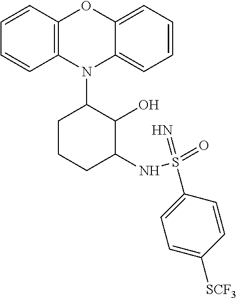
N1(C2CCCC(NS(=O)(=N)C3=CC=C([SCF3])C=C3)C2O)C2=C(C=CC=C2)OC2=CC=CC=C12
